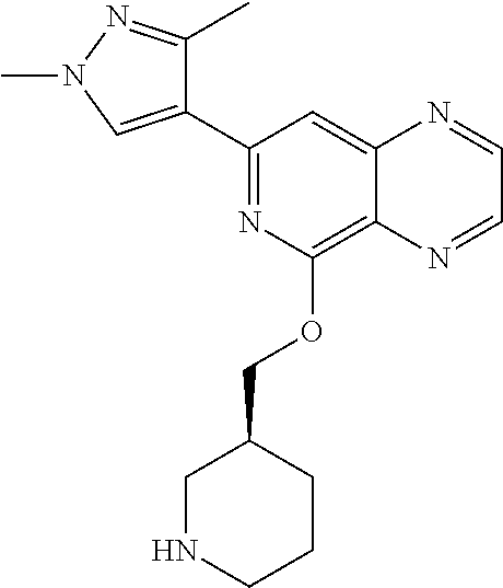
C1(C2=CN(C)N=C2C)=NC(OCC2CNCCC2)=C2C(=C1)N=CC=N2
